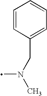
C1=CC(CN(C)C)=CC=C1
